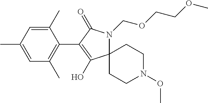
C12(CCN(OC)CC1)N(COCCOC)C(=O)C(C1=C(C)C=C(C)C=C1C)=C2O
